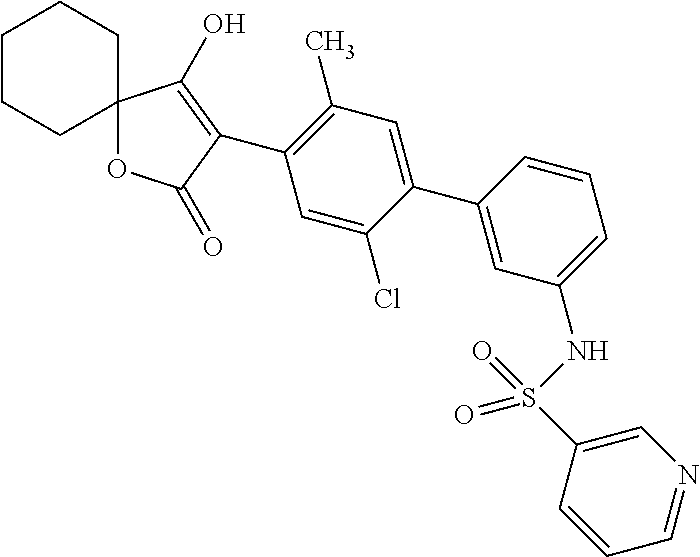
O1C(=O)C(C2=C(C)C=C(C3=CC(NS(C4=CN=CC=C4)(=O)=O)=CC=C3)C(Cl)=C2)=C(O)C12CCCCC2
